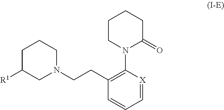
C1(CCN2CCCC([R1])C2)=C(N2C(=O)CCCC2)[X]=CC=C1
